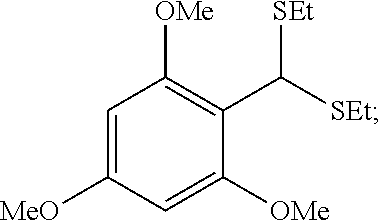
C1([MeO])=CC([OMe])=C(C([SEt])[SEt])C([OMe])=C1
